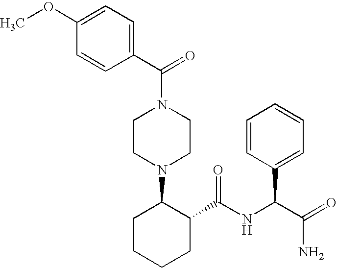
C1(C(N2CCN(C3CCCCC3C(NC(C(=O)N)C3=CC=CC=C3)=O)CC2)=O)=CC=C(OC)C=C1
